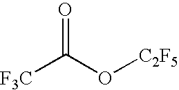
O=C(O[C2F5])[F3C]
